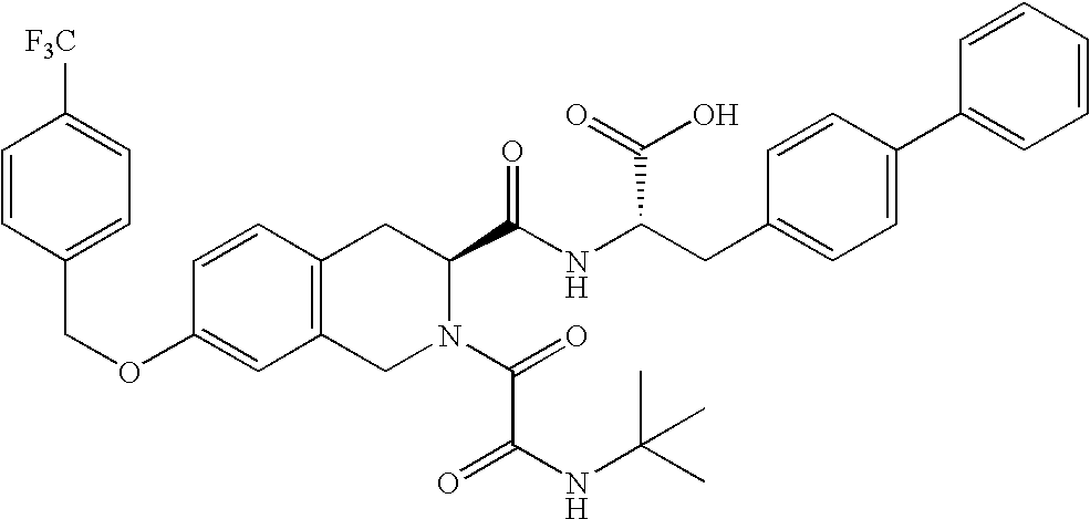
C12=C(CN(C(=O)C(=O)NC(C)(C)C)C(C(NC(CC3=CC=C(C4=CC=CC=C4)C=C3)C(=O)O)=O)C1)C=C(OCC1=CC=C([F3C])C=C1)C=C2
